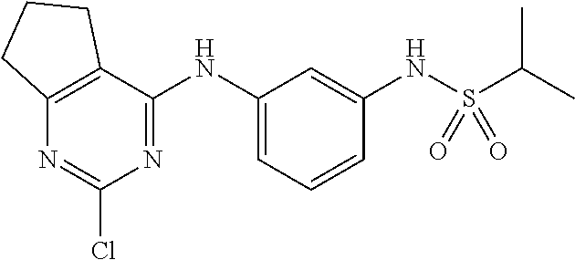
N(C1=CC=CC(NS(C(C)C)(=O)=O)=C1)C1=NC(Cl)=NC2=C1CCC2
